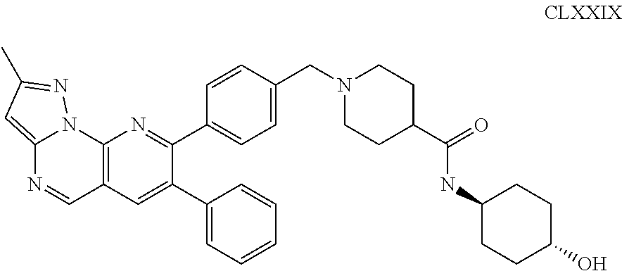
C12=CC(C)=NN1C1=C(C=N2)C=C(C2=CC=CC=C2)C(C2=CC=C(CN3CCC(C(=O)NC4CCC(O)CC4)CC3)C=C2)=N1
